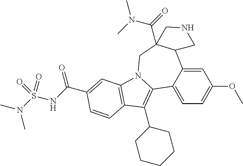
C1=C2C(=CC=C1OC)C1=C(C3CCCCC3)C3=C(N1CC1(C(=O)N(C)C)C2CNC1)C=C(C(NS(N(C)C)(=O)=O)=O)C=C3
